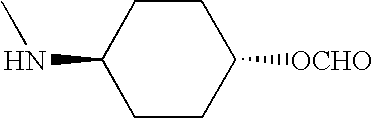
C1CC([OCHO])CCC1NC
